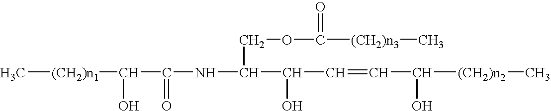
C[(CH2)n1]C(O)C(=O)NC(COC(=O)[(CH2)n3]C)C(O)C=CC(O)[(CH2)n2]C
